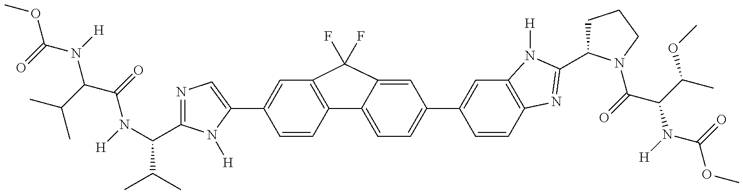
N1=C(C(N(C(=O)C(C(C)C)N([H])C(=O)OC)[H])C(C)C)N([H])C(C2=CC3=C(C=C2)C2=CC=C(C4=CC5=C(C=C4)N=C(C4CCCN4C(=O)C(N([H])C(=O)OC)C(OC)C)N5[H])C=C2C3(F)F)=C1
